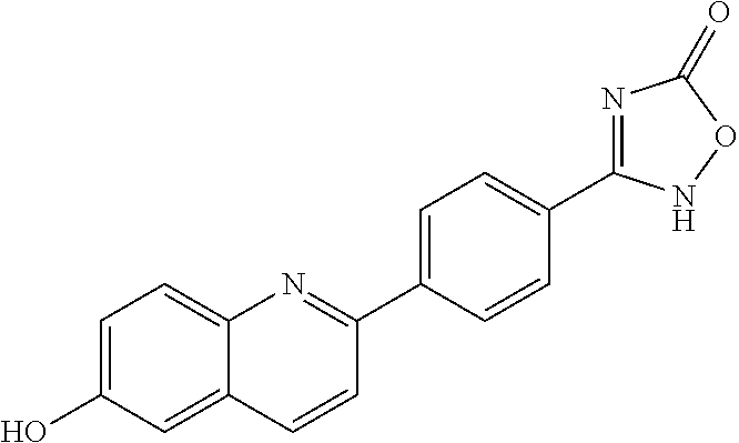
C1=C(O)C=C2C(=C1)N=C(C1=CC=C(C3=NC(=O)ON3)C=C1)C=C2
